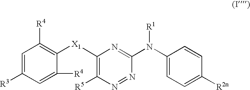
[X1](C1=C([R5])N=NC(N([R1])C2=CC=C([R2n])C=C2)=N1)C1=C([R4])C=C([R3])C=C1[R4]
